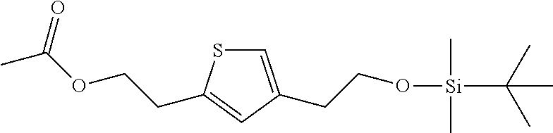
S1C=C(CCO[Si](C)(C)C(C)(C)C)C=C1CCOC(C)=O
